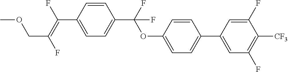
C1=CC(C(=C(F)COC)F)=CC=C1C(OC1=CC=C(C2=CC(F)=C([CF3])C(F)=C2)C=C1)(F)F
